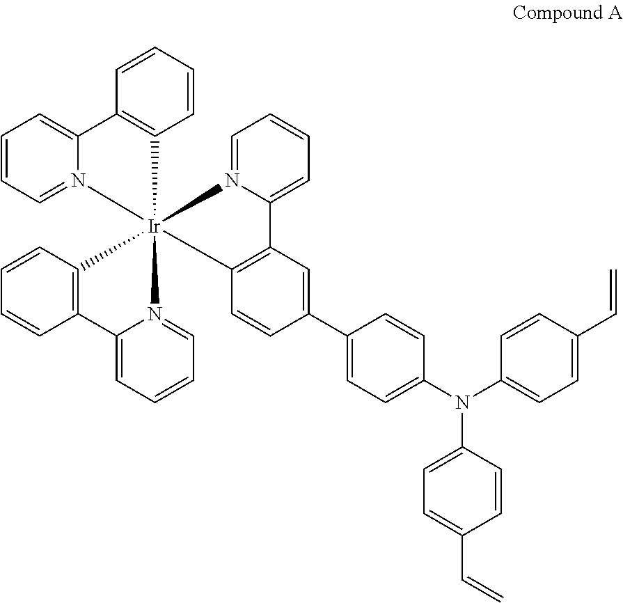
C1=CC=N2C(=C1)C1=C(C=CC=C1)[Ir]213(N2=CC=CC=C2C2=C1C=CC(C1=CC=C(N(C4=CC=C(C=C)C=C4)C4=CC=C(C=C)C=C4)C=C1)=C2)C1=C(C=CC=C1)C1=CC=CC=N13
